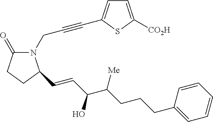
N1(CC#CC2=CC=C([CO2H])S2)C(=O)CCC1C=CC(C(CCCC1=CC=CC=C1)[Me])O
